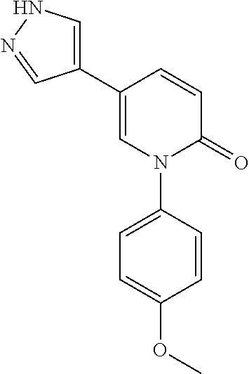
C1=CC(C2=CNN=C2)=CN(C2=CC=C(OC)C=C2)C1=O
